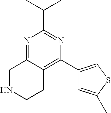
C1NCCC2=C(C3=CSC(C)=C3)N=C(C(C)C)N=C12
